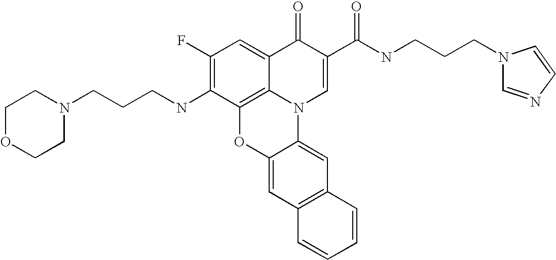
C1(F)=C(NCCCN2CCOCC2)C2=C3C(=C1)C(=O)C(C(NCCCN1C=NC=C1)=O)=CN3C1=CC3=C(C=C1O2)C=CC=C3
